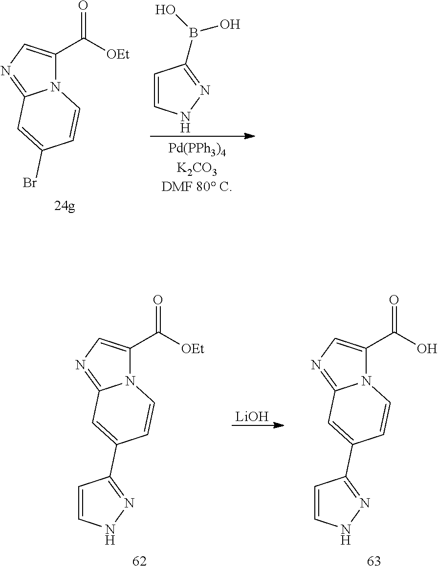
C1(C([OEt])=O)=CN=C2N1C=CC(C1=NNC=C1)=C2.[LiOH].C1(C(O)=O)=CN=C2N1C=CC(C1=NNC=C1)=C2.C1=CNN=C1B(O)O.C1(C([OEt])=O)=CN=C2N1C=CC(Br)=C2
